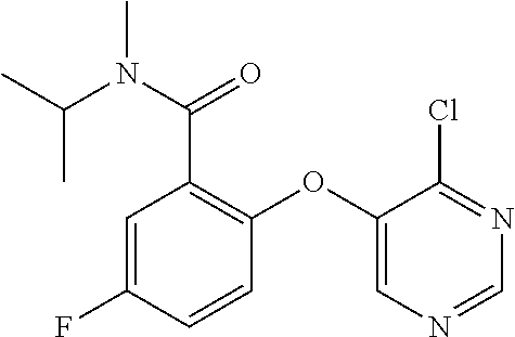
C1(OC2=CN=CN=C2Cl)=C(C(N(C(C)C)C)=O)C=C(F)C=C1
